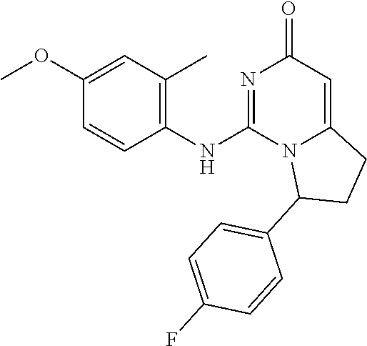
C1=CC(OC)=CC(C)=C1NC1=NC(=O)C=C2N1C(C1=CC=C(F)C=C1)CC2
